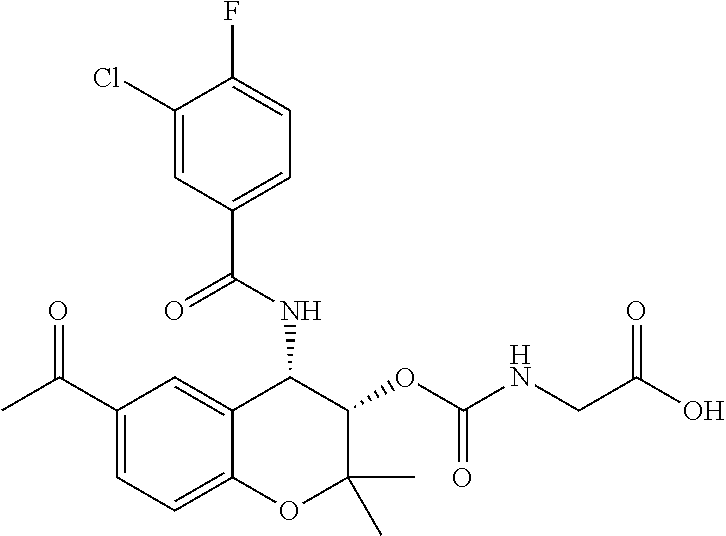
C1(C(C)=O)=CC=C2C(=C1)C(NC(C1=CC=C(F)C(Cl)=C1)=O)C(OC(NCC(O)=O)=O)C(C)(C)O2
